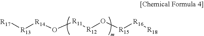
[R17][R13][R14]O[R11][R12]O[R15][R16][R18]
